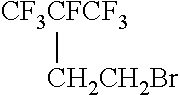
[CF3CFCF3][CH2CH2Br]
